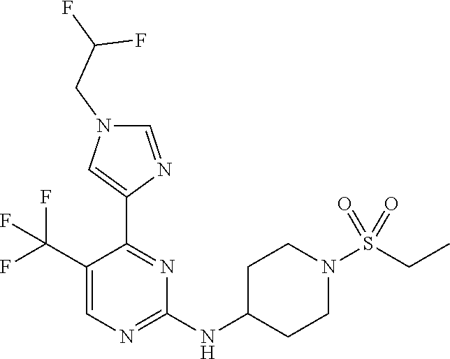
C1=C(C(F)(F)F)C(C2=CN(CC(F)F)C=N2)=NC(NC2CCN(S(CC)(=O)=O)CC2)=N1
